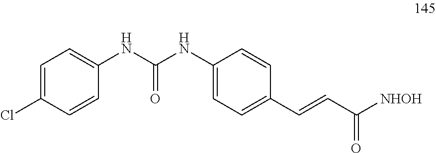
C1=C(Cl)C=CC(NC(NC2=CC=C(C=CC(=O)[NHOH])C=C2)=O)=C1
